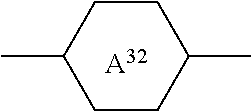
[A32].CC1CCC(C)CC1
